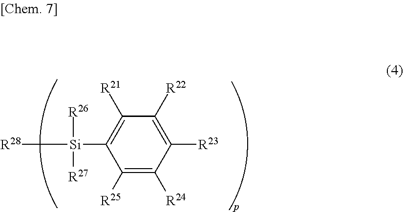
C1([R25])=C([R24])C([R23])=C([R22])C([R21])=C1[Si]([R26])([R27])[R28]
